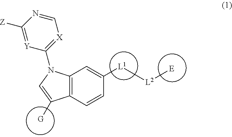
C12=C(C=CC([L1][L2][E])=C1)C([G])=CN2C1=[X]C=NC([Z])=[Y]1
